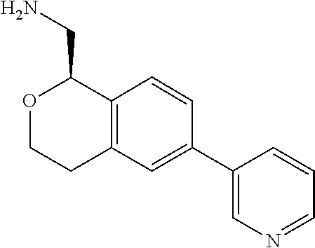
C1=CC(C2=CN=CC=C2)=CC2=C1C(CN)OCC2
